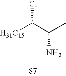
[H31C15]C(C(C)N)Cl
